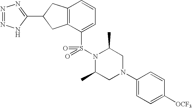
C1(C2CC3=C(C2)C=CC=C3S(=O)(=O)N2C(C)CN(C3=CC=C([OCF3])C=C3)CC2C)=NN=NN1
